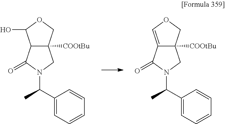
C12C([COOtBu])(COC1O)CN(C(C)C1=CC=CC=C1)C2=O.C12=COCC1([COOtBu])CN(C(C)C1=CC=CC=C1)C2=O
